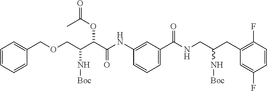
C1=CC=CC(COCC(C(C(NC2=CC(C(NCC(CC3=C(F)C=CC(F)=C3)N[Boc])=O)=CC=C2)=O)OC(C)=O)N[Boc])=C1
